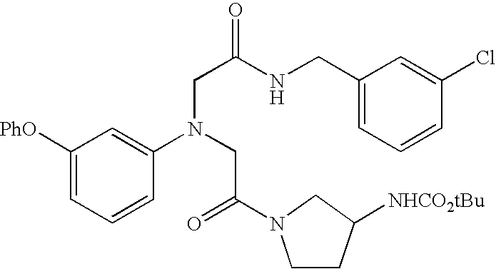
C1([PhO])=CC=CC(N(CC(=O)N2CCC([NHCO2tBu])C2)CC(NCC2=CC=CC(Cl)=C2)=O)=C1
